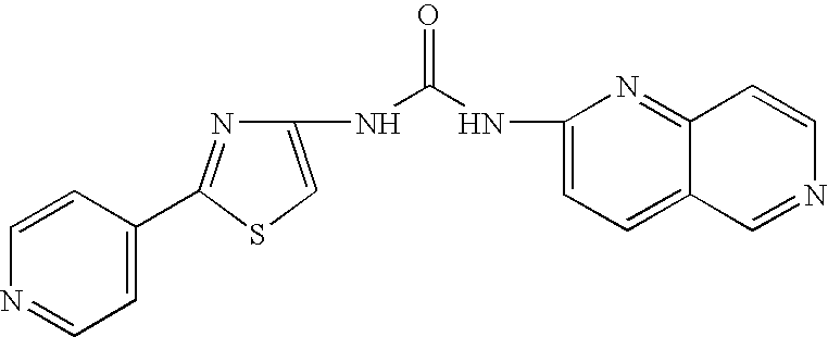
N1=C(C2=CC=NC=C2)SC=C1NC(=O)NC1=CC=C2C(=N1)C=CN=C2
